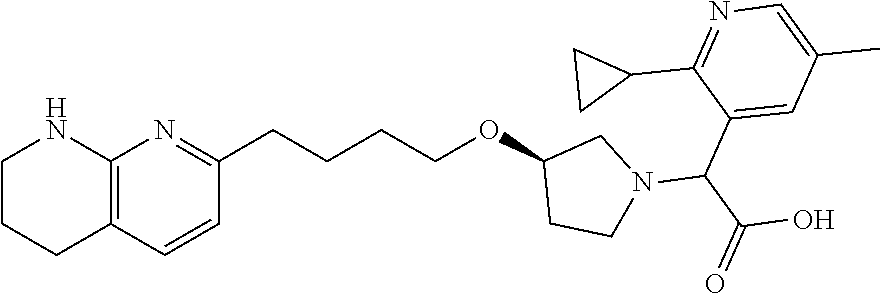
N1=C(C2CC2)C(C(N2CC(OCCCCC3=NC4=C(C=C3)CCCN4)CC2)C(=O)O)=CC(C)=C1
